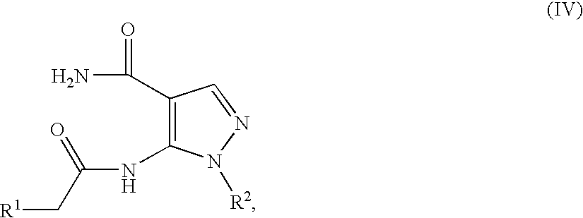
C1(C(=O)N)=C(NC(C[R1])=O)N([R2])N=C1
